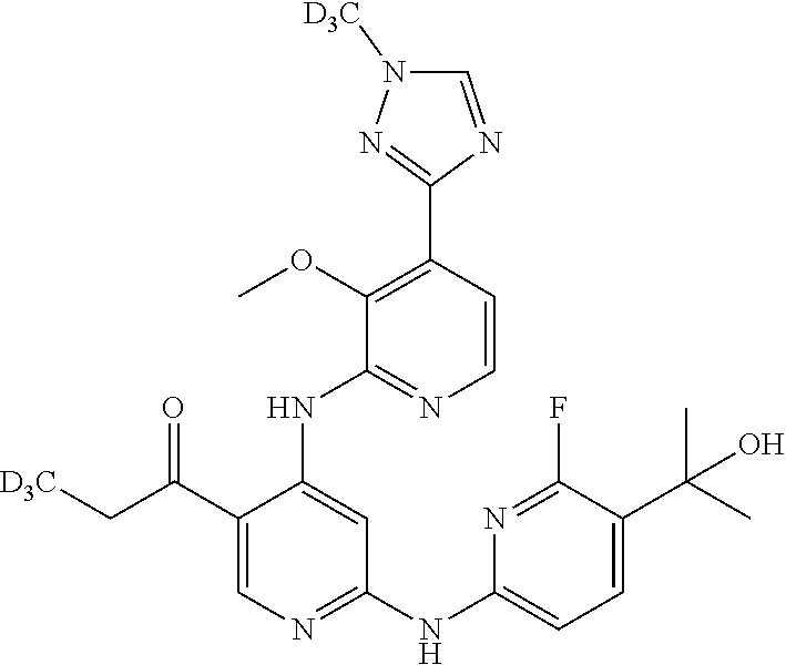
C1(C(C[D3C])=O)=CN=C(NC2=CC=C(C(C)(C)O)C(F)=N2)C=C1NC1=NC=CC(C2=NN([D3C])C=N2)=C1OC
